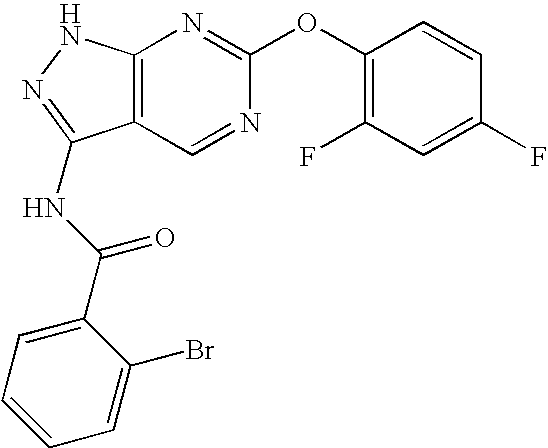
C12=C(NN=C1NC(C1=CC=CC=C1Br)=O)N=C(OC1=C(F)C=C(F)C=C1)N=C2
